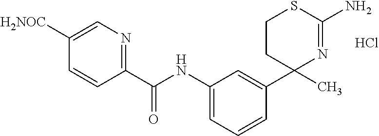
C1(C2=CC(NC(C3=NC=C([H2NOC])C=C3)=O)=CC=C2)(C)N=C(N)SCC1.Cl
